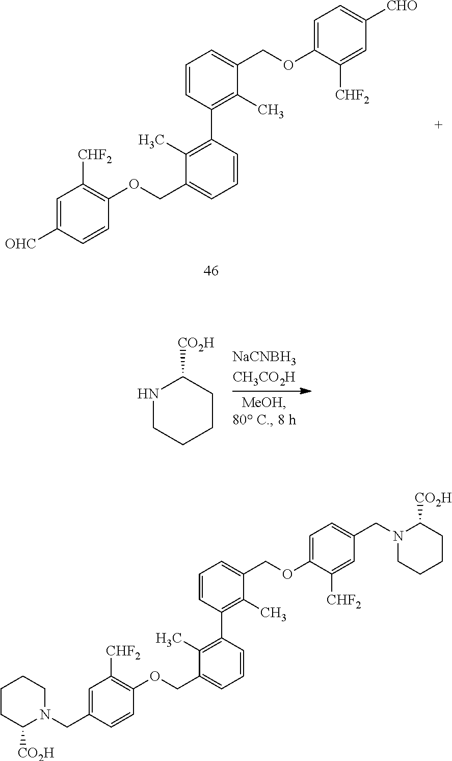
N1CCCCC1[CO2H].C1CC([CO2H])N(CC2=CC([CHF2])=C(OCC3=CC=CC(C4=C(C)C(COC5=CC=C(CN6CCCCC6[CO2H])C=C5[CHF2])=CC=C4)=C3C)C=C2)CC1.[OHC]C1=CC([CHF2])=C(OCC2=CC=CC(C3=C(C)C(COC4=CC=C([CHO])C=C4[CHF2])=CC=C3)=C2C)C=C1
